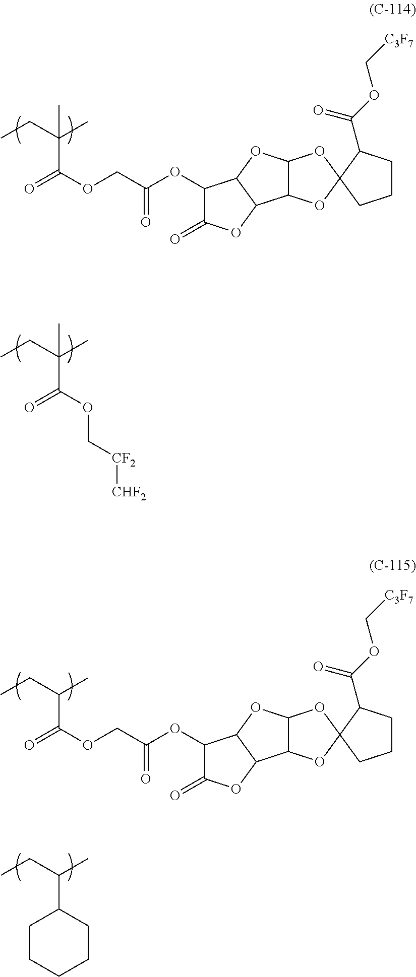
C(C(OCC(OC1C(=O)OC2C1OC1C2OC2(O1)CCCC2C(=O)OC[C3F7])=O)=O)(CC)(C)C.C(C(OC[CF2][CHF2])=O)(CC)(C)C.C(C1CCCCC1)(CC)C.C(C(OCC(OC1C(=O)OC2C1OC1C2OC2(O1)CCCC2C(=O)OC[C3F7])=O)=O)(CC)C
